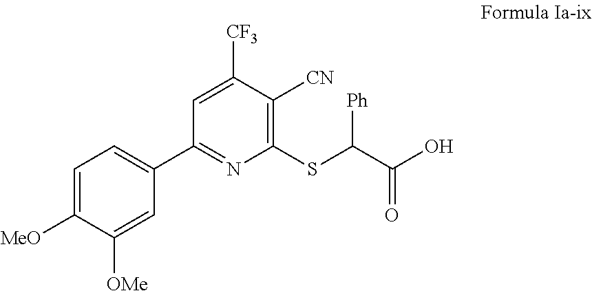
C1([CF3])=CC(C2=CC=C([MeO])C([OMe])=C2)=NC(SC(C(O)=O)[Ph])=C1[CN]
